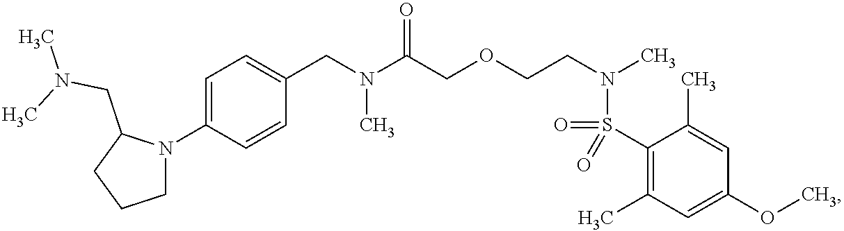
C1(N2CCCC2CN(C)C)=CC=C(CN(C(COCCN(C)S(=O)(=O)C2=C(C)C=C(OC)C=C2C)=O)C)C=C1
